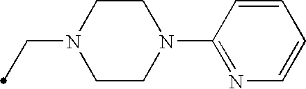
C1CN(CC)CCN1C1=NC=CC=C1
